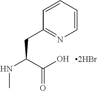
C1=CC=CC(CC(NC)C(O)=O)=N1
